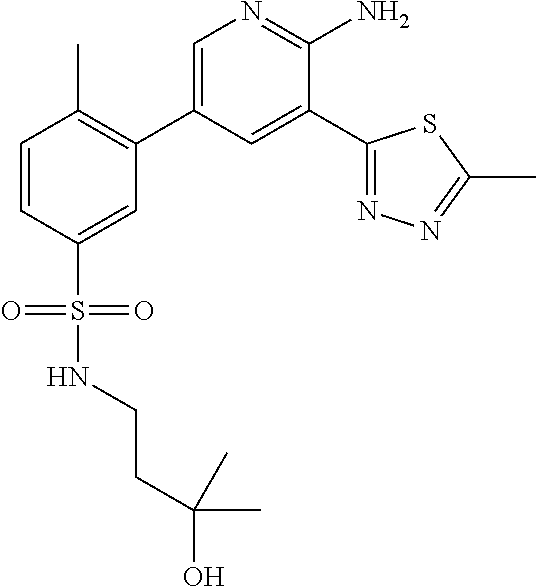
C1=CC(S(NCCC(C)(O)C)(=O)=O)=CC(C2=CN=C(N)C(C3=NN=C(C)S3)=C2)=C1C
